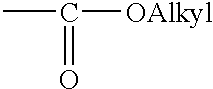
CC([OAlkyl])=O
